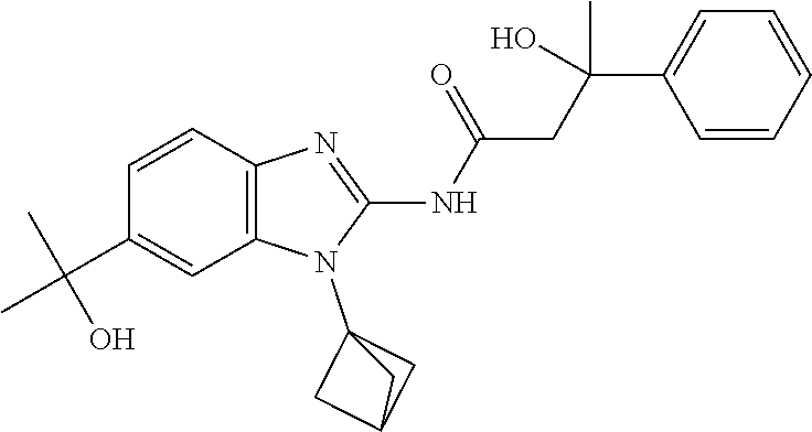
C1=CC2=C(C=C1C(C)(C)O)N(C13CC(C1)C3)C(NC(CC(C1=CC=CC=C1)(O)C)=O)=N2
